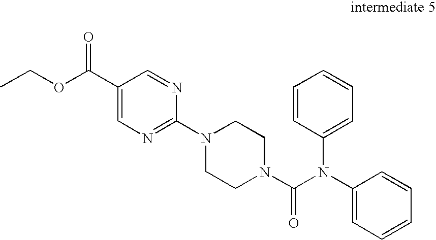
O=C(C1=CN=C(N2CCN(C(N(C3=CC=CC=C3)C3=CC=CC=C3)=O)CC2)N=C1)OCC
